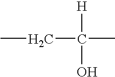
CCC([H])(O)C
